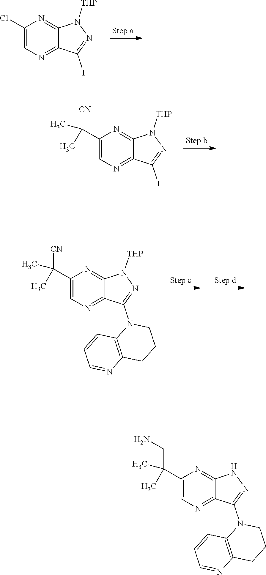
C1(Cl)=CN=C2C(=N1)N([THP])N=C2I.C1(C(C)([CN])C)=CN=C2C(=N1)N([THP])N=C2I.C1(C(C)([CN])C)=CN=C2C(=N1)N([THP])N=C2N1C2=C(CCC1)N=CC=C2.C1(C(C)(CN)C)=CN=C2C(=N1)NN=C2N1C2=C(CCC1)N=CC=C2
